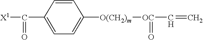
[X1]C(=O)C1=CC=C([O(CH2)m][OC](=O)C=C)C=C1
